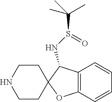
C12=C(C=CC=C1)OC1(C2NS(=O)C(C)(C)C)CCNCC1
